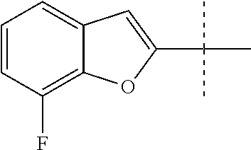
C12=C(F)C=CC=C1C=C(C(C)(C)C)O2
